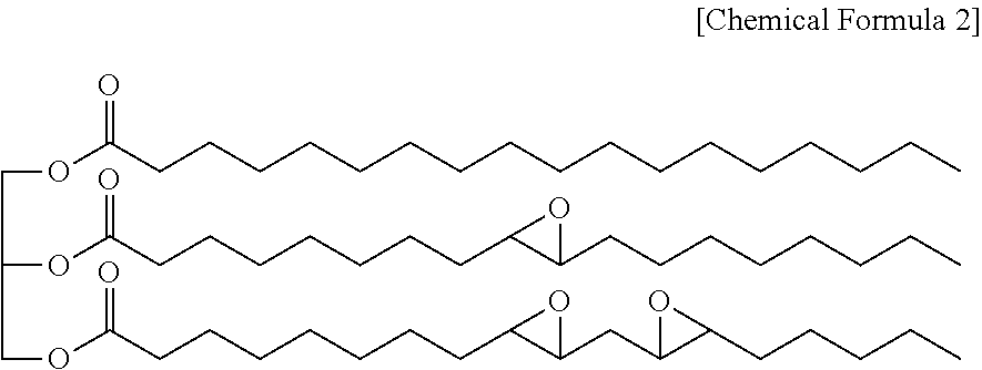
O(CC(OC(CCCCCCCC1C(CCCCCCCC)O1)=O)COC(CCCCCCCC1C(CC2C(CCCCC)O2)O1)=O)C(CCCCCCCCCCCCCCCCC)=O
